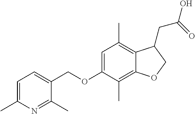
C1=C(C)N=C(C)C(COC2=CC(C)=C3C(=C2C)OCC3CC(O)=O)=C1
